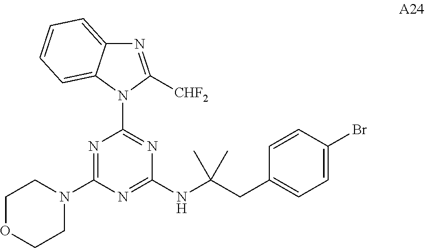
N1=C([CHF2])N(C2=NC(NC(CC3=CC=C(Br)C=C3)(C)C)=NC(N3CCOCC3)=N2)C2=CC=CC=C12
